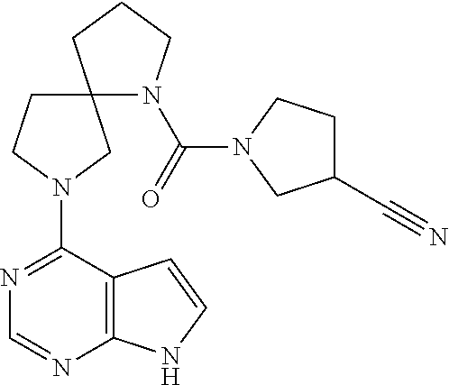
N1=C(N2CC3(N(C(N4CC(C#N)CC4)=O)CCC3)CC2)C2=C(N=C1)NC=C2
